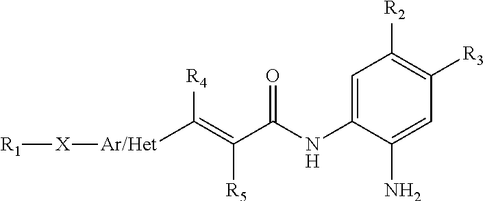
[R1][X][Ar/Het]C(=C([R5])C(=O)NC1=CC([R2])=C([R3])C=C1N)[R4]
